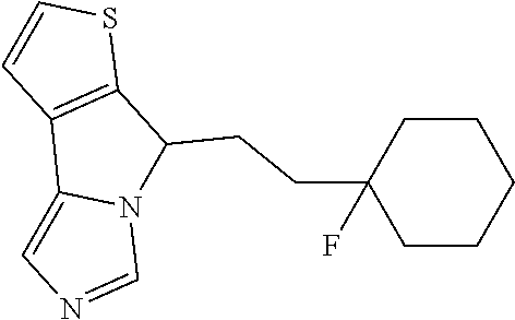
C(C1C2=C(C3=CN=CN13)C=CS2)CC1(F)CCCCC1
